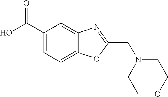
C1(C(O)=O)=CC=C2C(=C1)N=C(CN1CCOCC1)O2
